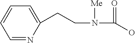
C1(CCN([Me])C(=O)O)=CC=CC=N1
